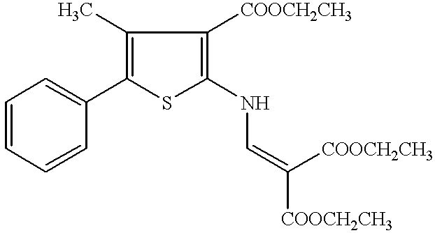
C1=CC=CC(C2=C(C)C([COOCH2CH3])=C(NC=C([COOCH2CH3])[COOCH2CH3])S2)=C1
